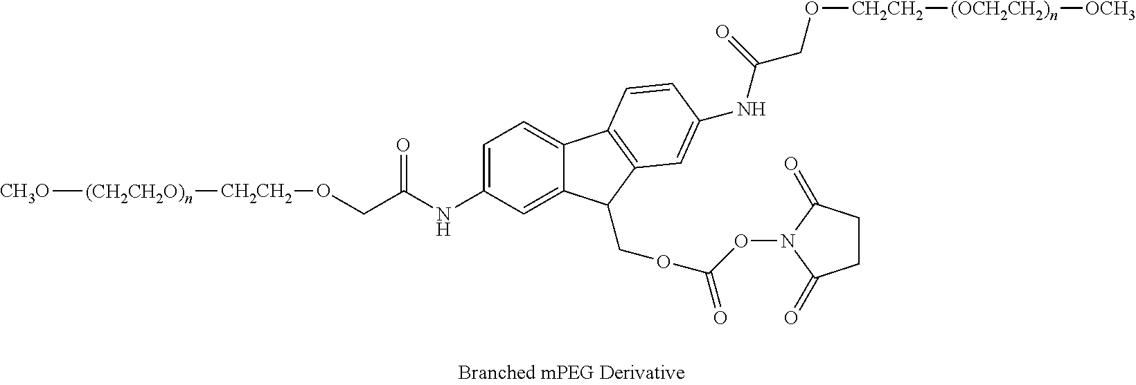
[CH3O][(CH2CH2O)n][CH2CH2]OCC(NC1=CC=C2C(=C1)C(COC(ON1C(=O)CCC1=O)=O)C1=C2C=CC(NC(CO[CH2CH2][(OCH2CH2)n][OCH3])=O)=C1)=O
